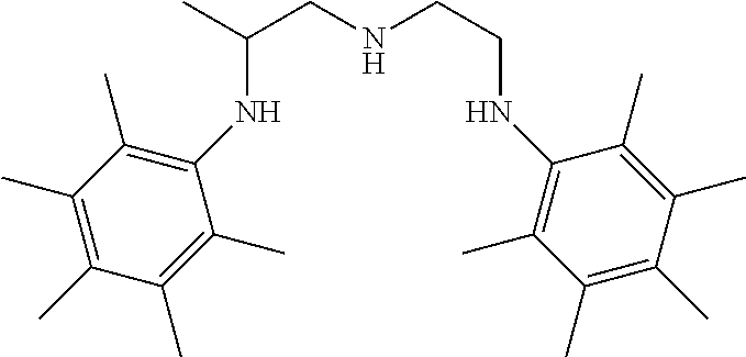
C(NC1=C(C)C(C)=C(C)C(C)=C1C)(CNCCNC1=C(C)C(C)=C(C)C(C)=C1C)C
